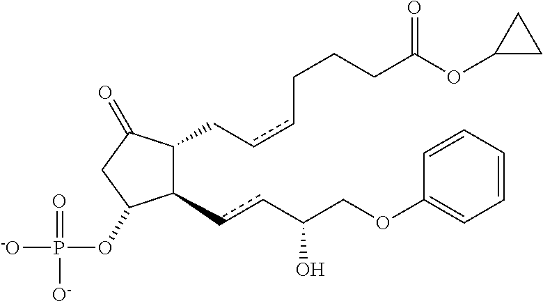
C1(ccC(COC2=CC=CC=C2)O)C(CccCCCC(OC2CC2)=O)C(=O)CC1OP(=O)([O-])[-O]
